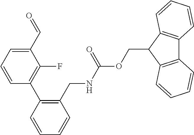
C1(C=O)=CC=CC(C2=C(CNC(OCC3C4=C(C5=C3C=CC=C5)C=CC=C4)=O)C=CC=C2)=C1F
